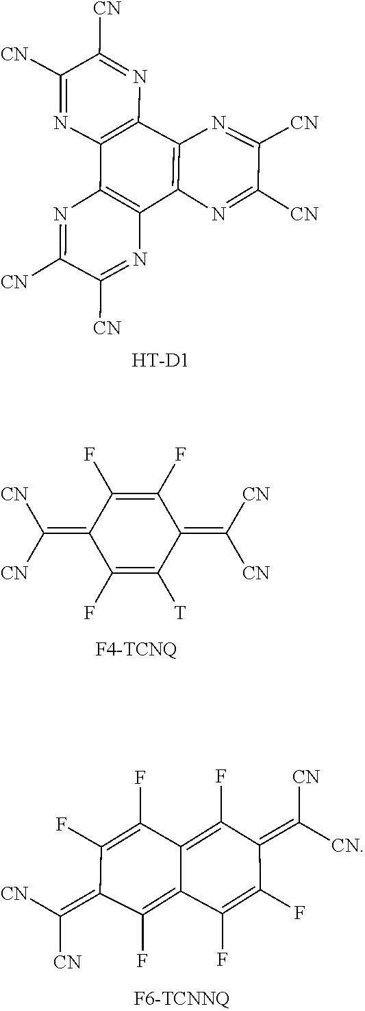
C1([CN])=NC2=C(N=C1[CN])C1=C(N=C([CN])C([CN])=N1)C1=C2N=C([CN])C([CN])=N1.[HT-D1].C1(F)=C(F)C(=C([CN])[CN])C([T])=C(F)C1=C([CN])[CN].C(=C1C(F)=C2C(=C(F)C(=C([CN])[CN])C(F)=C2F)C(F)=C1F)([CN])[CN]
